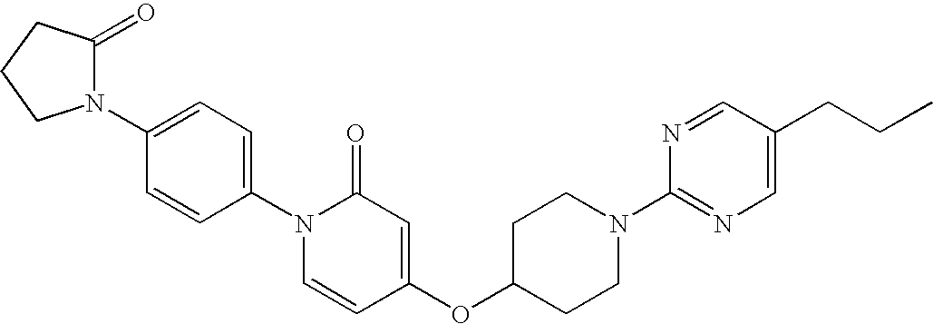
C1(N2C(=O)CCC2)=CC=C(N2C=CC(OC3CCN(C4=NC=C(CCC)C=N4)CC3)=CC2=O)C=C1
